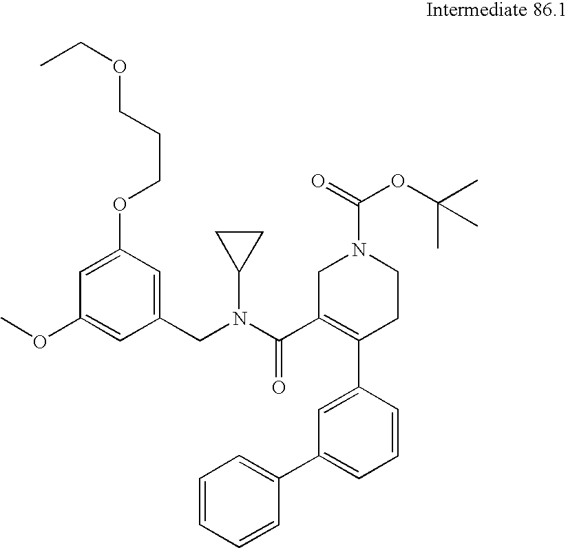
C1=CC(C2=C(C(=O)N(C3CC3)CC3=CC(OCCCOCC)=CC(OC)=C3)CN(C(=O)OC(C)(C)C)CC2)=CC(C2=CC=CC=C2)=C1
